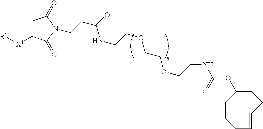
[R21][X1]C1CC(=O)N(CCC(=O)NCCOCCOCCNC(OC2CCCC=CCC2)=O)C1=O
